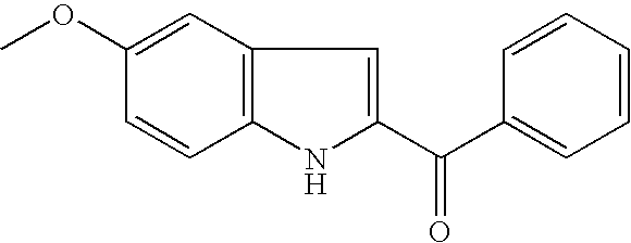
C12=C(NC(C(C3=CC=CC=C3)=O)=C1)C=CC(OC)=C2
